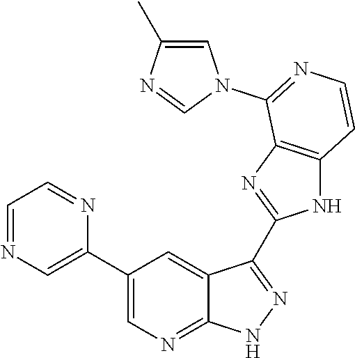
C1=NC=C(C2=CN=C3C(=C2)C(C2=NC4=C(N2)C=CN=C4N2C=C(C)N=C2)=N[N H]3)N=C1
